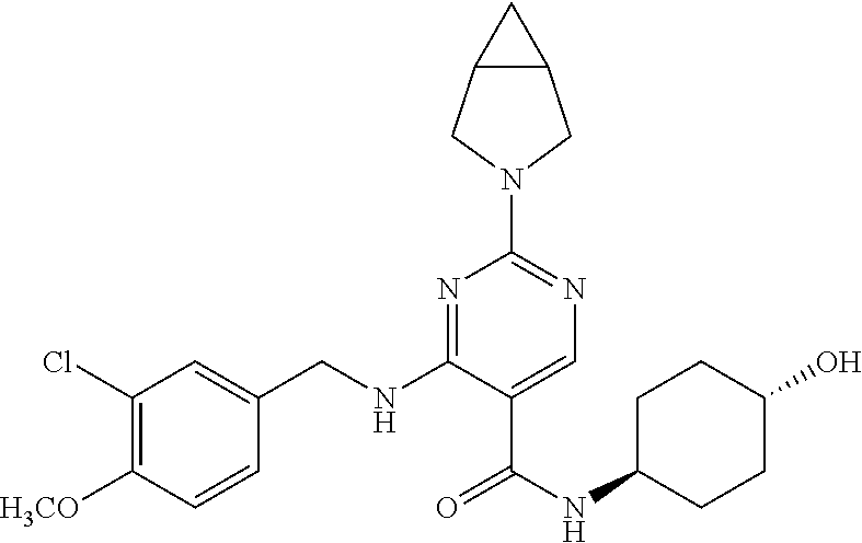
C1(Cl)=C([H3CO])C=CC(CNC2=NC(N3CC4C(C3)C4)=NC=C2C(NC2CCC(O)CC2)=O)=C1
